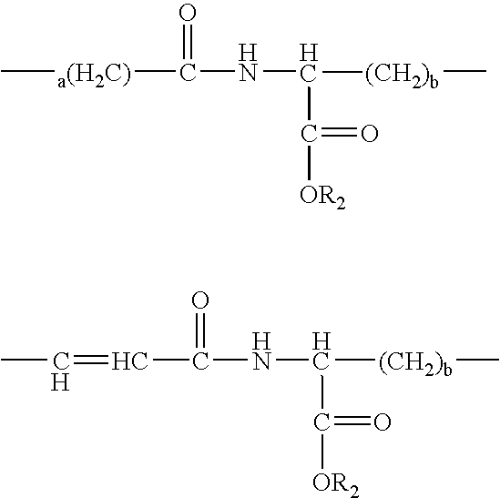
C[a(H2C)]C(NC([(CH2)b]C)C(=O)[OR2])=O.C(NC([(CH2)b]C)C(=O)[OR2])(=O)C=CC
